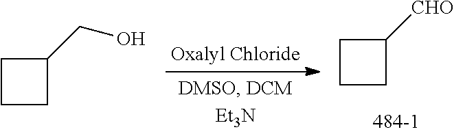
C1CC([CHO])C1.C1CC(CO)C1
